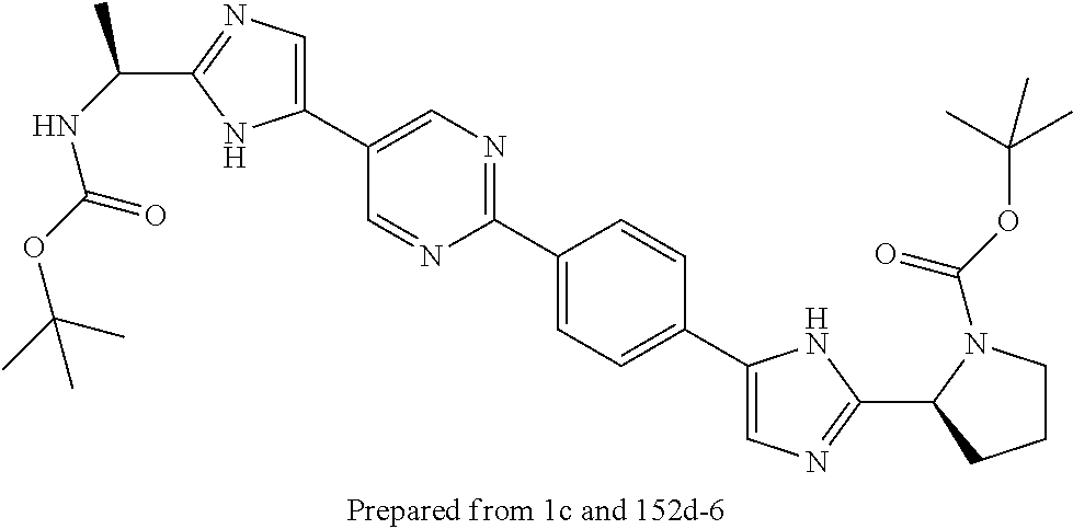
C1(C2=CN=C(C3=CC=C(C4=CN=C(C5CCCN5C(OC(C)(C)C)=O)N4)C=C3)N=C2)=CN=C(C(NC(OC(C)(C)C)=O)C)N1
